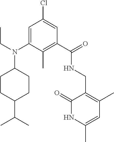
C1CC(C(C)C)CCC1N(CC)C1=CC(Cl)=CC(C(=O)NCC2=C(C)C=C(C)NC2=O)=C1C
